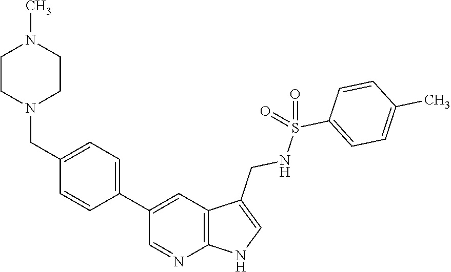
C1(C2=CC=C(CN3CCN(C)CC3)C=C2)=CC2=C(N=C1)NC=C2CNS(C1=CC=C(C)C=C1)(=O)=O
